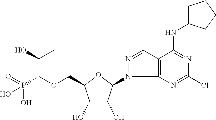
C(C1C(O)C(O)C(N2C3=C(C=N2)C(NC2CCCC2)=NC(Cl)=N3)O1)OC(P(=O)(O)O)C(C)O
